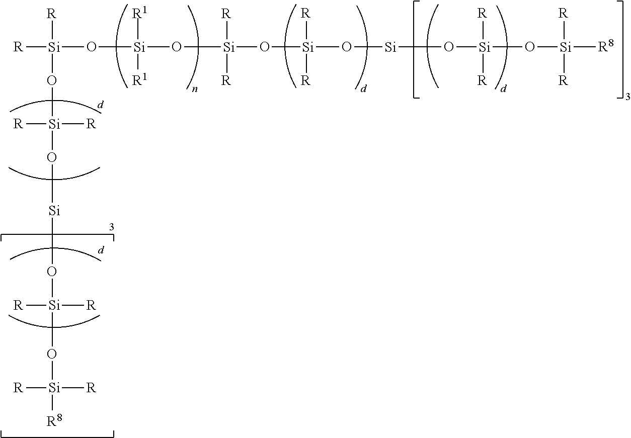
[Si](O[Si]([R1])([R1])O[Si](O[Si]([R])([R])O[Si]O[Si]([R])([R])O[Si]([R])([R])[R8])([R])[R])([R])([R])O[Si]([R])([R])O[Si]O[Si]([R])([R])O[Si]([R])([R])[R8]
